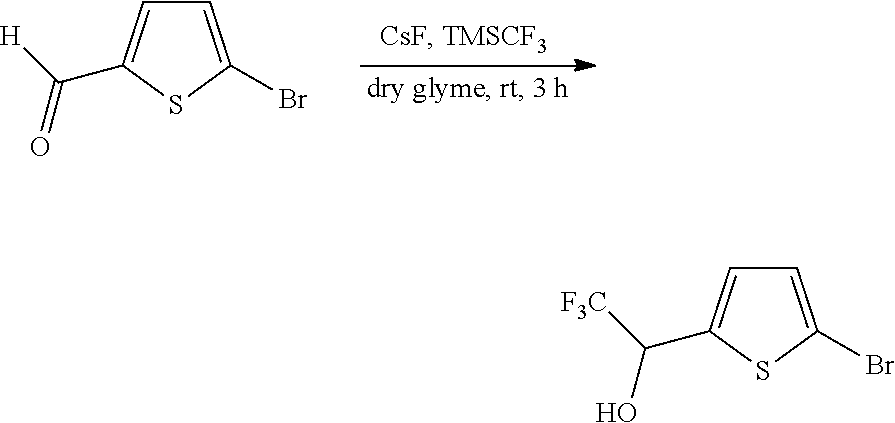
C1=C(Br)SC(C([H])=O)=C1.C1=C(Br)SC(C([F3C])O)=C1
